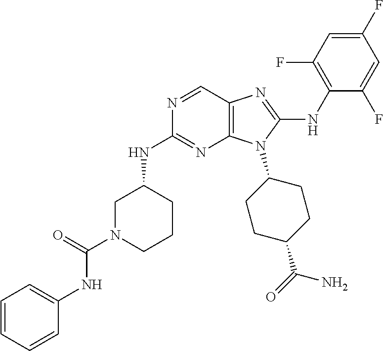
N1=CC2=C(N=C1NC1CN(C(=O)NC3=CC=CC=C3)CCC1)N(C1CCC(C(=O)N)CC1)C(NC1=C(F)C=C(F)C=C1F)=N2
